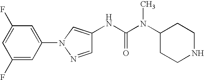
C1(F)=CC(N2N=CC(NC(N(C3CCNCC3)C)=O)=C2)=CC(F)=C1
